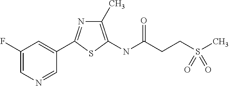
C1(F)=CN=CC(C2=NC(C)=C(NC(=O)CCS(C)(=O)=O)S2)=C1
